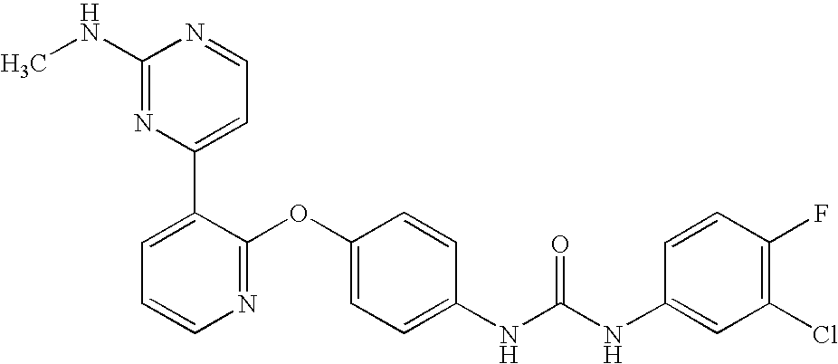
C1(NC)=NC(C2=CC=CN=C2OC2=CC=C(NC(NC3=CC(Cl)=C(F)C=C3)=O)C=C2)=CC=N1
